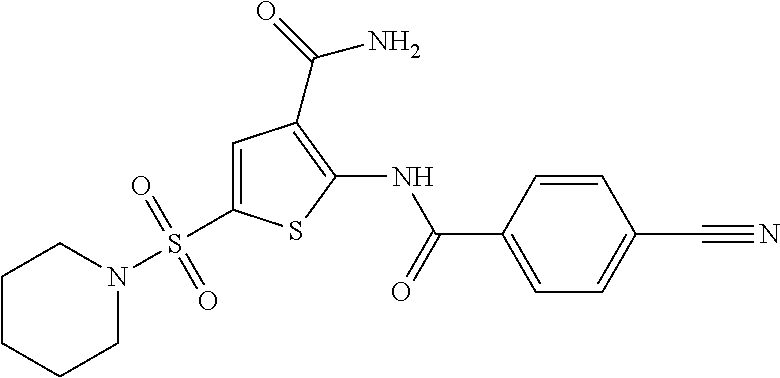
C1=C(S(N2CCCCC2)(=O)=O)SC(NC(=O)C2=CC=C(C#N)C=C2)=C1C(=O)N
